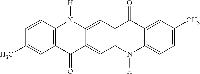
C1=CC2=C(C=C1C)C(=O)C1=CC3=C(C=C1N2[H])C(=O)C1=CC(C)=CC=C1N3[H]
